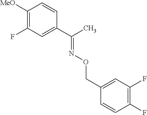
C1([MeO])=C(F)C=C(C(C)=NOCC2=CC(F)=C(F)C=C2)C=C1
